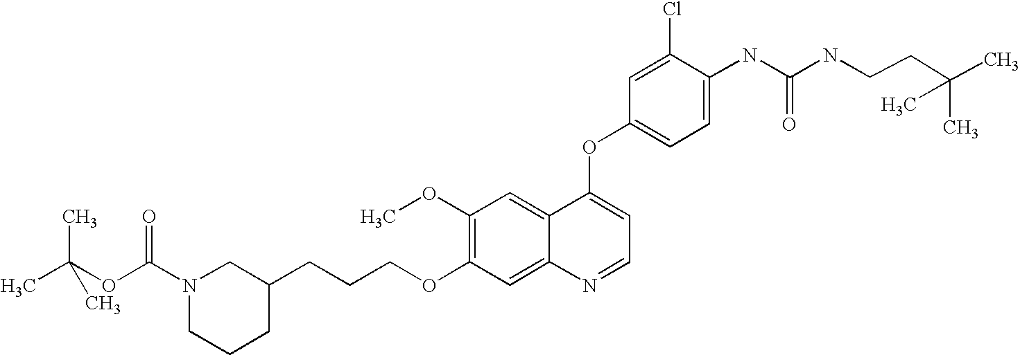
C1(Cl)=CC(OC2=CC=NC3=CC(OCCCC4CN(C(OC(C)(C)C)=O)CCC4)=C(OC)C=C23)=CC=C1NC(=O)NCCC(C)(C)C
